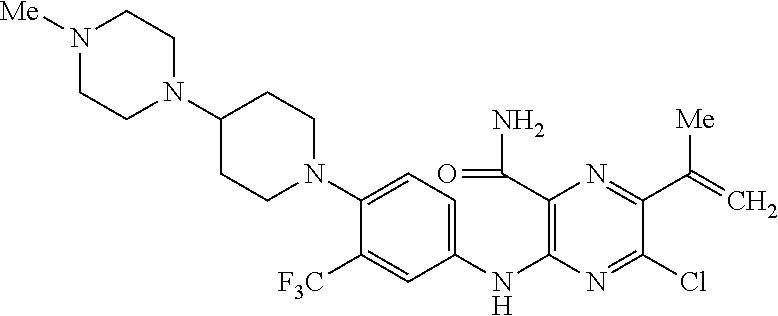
C1(N2CCC(N3CCN([Me])CC3)CC2)=CC=C(NC2=C(C(=O)N)N=C(C([Me])=C)C(Cl)=N2)C=C1[F3C]
